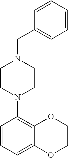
C1CN(C2=C3C(=CC=C2)OCCO3)CCN1CC1=CC=CC=C1
